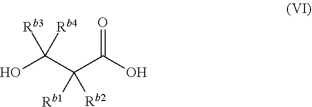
OC(C(C(O)=O)([Rb1])[Rb2])([Rb3])[Rb4]
